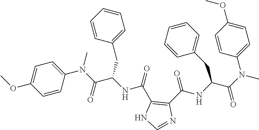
C1=C(OC)C=CC(N(C(C(NC(C2=C(C(NC(C(N(C)C3=CC=C(OC)C=C3)=O)CC3=CC=CC=C3)=O)N=CN2)=O)CC2=CC=CC=C2)=O)C)=C1
